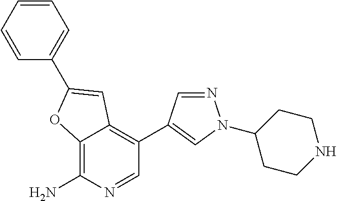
C1=CC=CC(C2=CC3=C(C4=CN(C5CCNCC5)N=C4)C=NC(N)=C3O2)=C1
